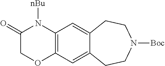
C12=C(C=C3C(=C1)CCN([Boc])CC3)N([nBu])C(=O)CO2
